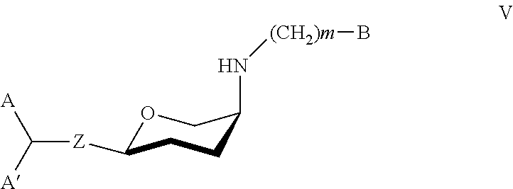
O1C([Z]C([A])[A])CCC(N[(CH2)m]B)C1
